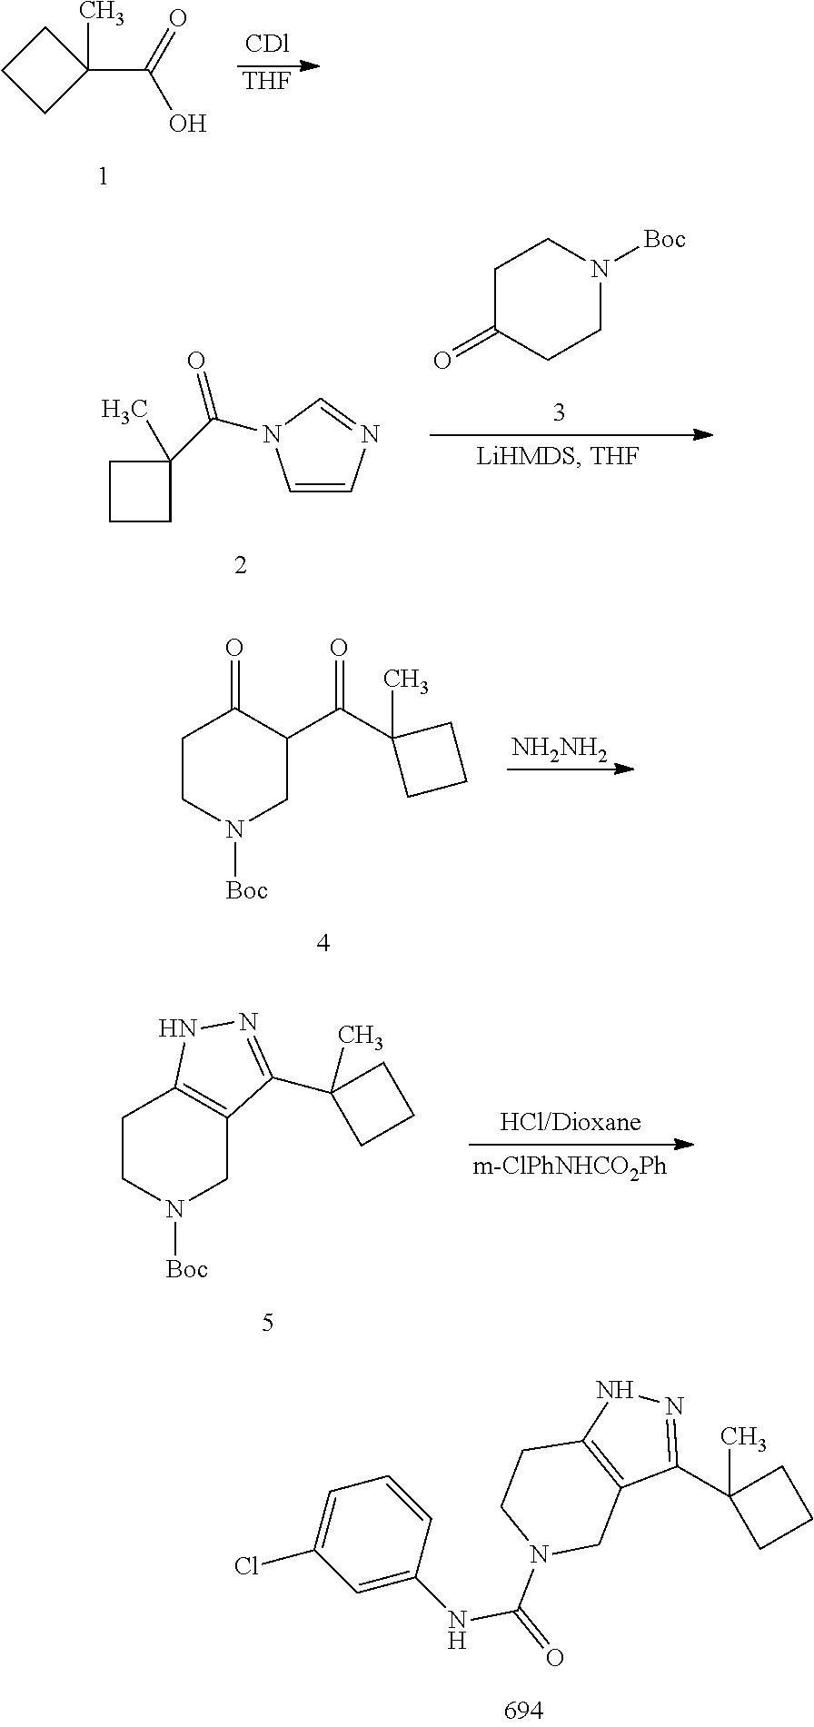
CC1(C(O)=O)CCC1.[THF].C1=CN=CN1C(C1(C)CCC1)=O.C1C(=O)CCN([Boc])C1.C1CN([Boc])CC(C(C2(C)CCC2)=O)C1=O.[NH2NH2].C1CN([Boc])CC2=C1NN=C2C1(C)CCC1.N1=C(C2(C)CCC2)C2=C(N1)CCN(C(=O)NC1=CC(Cl)=CC=C1)C2
